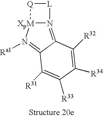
N12=C3C(=N([Ra1])[XpM]1[Q][L]2)C([R31])=C([R33])C([R34])=C3[R32]
